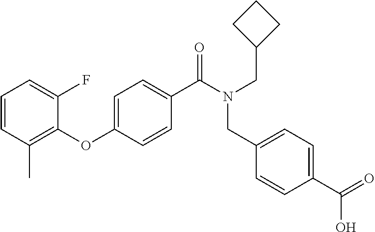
C1=CC(C)=C(OC2=CC=C(C(N(CC3CCC3)CC3=CC=C(C(=O)O)C=C3)=O)C=C2)C(F)=C1
